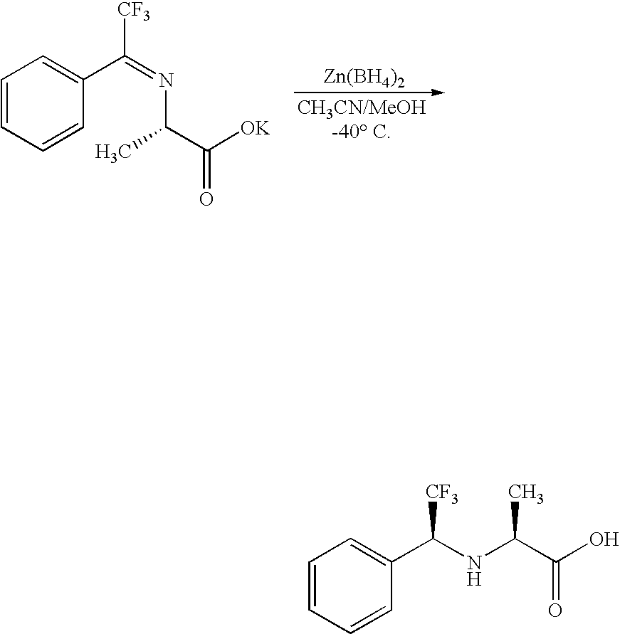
C1=CC=CC(C(=NC(C)C([OK])=O)[CF3])=C1.[Zn(BH4)2].C1=CC=CC(C(NC(C(O)=O)C)[CF3])=C1
